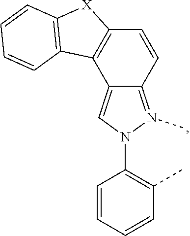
C12=N(C)N(C3=C(C)C=CC=C3)C=C1C1=C(C=C2)[X]C2=C1C=CC=C2
